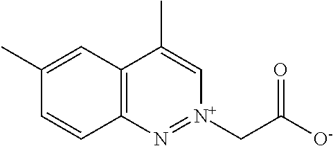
C12=C(C=C(C)C=C1)C(C)=C[N+](CC([O-])=O)=N2
